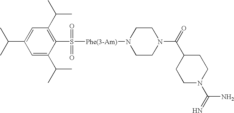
C1(C(C)C)=CC(C(C)C)=C(S([Phe(3-Am)]N2CCN(C(=O)C3CCN(C(=N)N)CC3)CC2)(=O)=O)C(C(C)C)=C1
